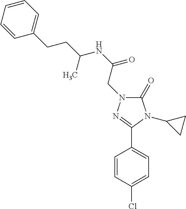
C(NC(=O)CN1C(=O)N(C2CC2)C(C2=CC=C(Cl)C=C2)=N1)(CCC1=CC=CC=C1)C
